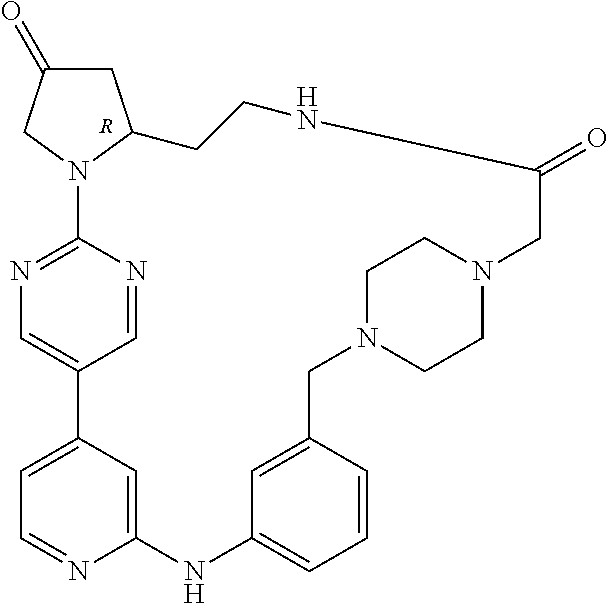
C1C(=O)CN2C1CCNC(=O)CN1CCN(CC3=CC(=CC=C3)NC3=CC(=CC=N3)C3=CN=C2N=C3)CC1.[R]
